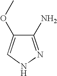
C1(N)=NNC=C1OC
